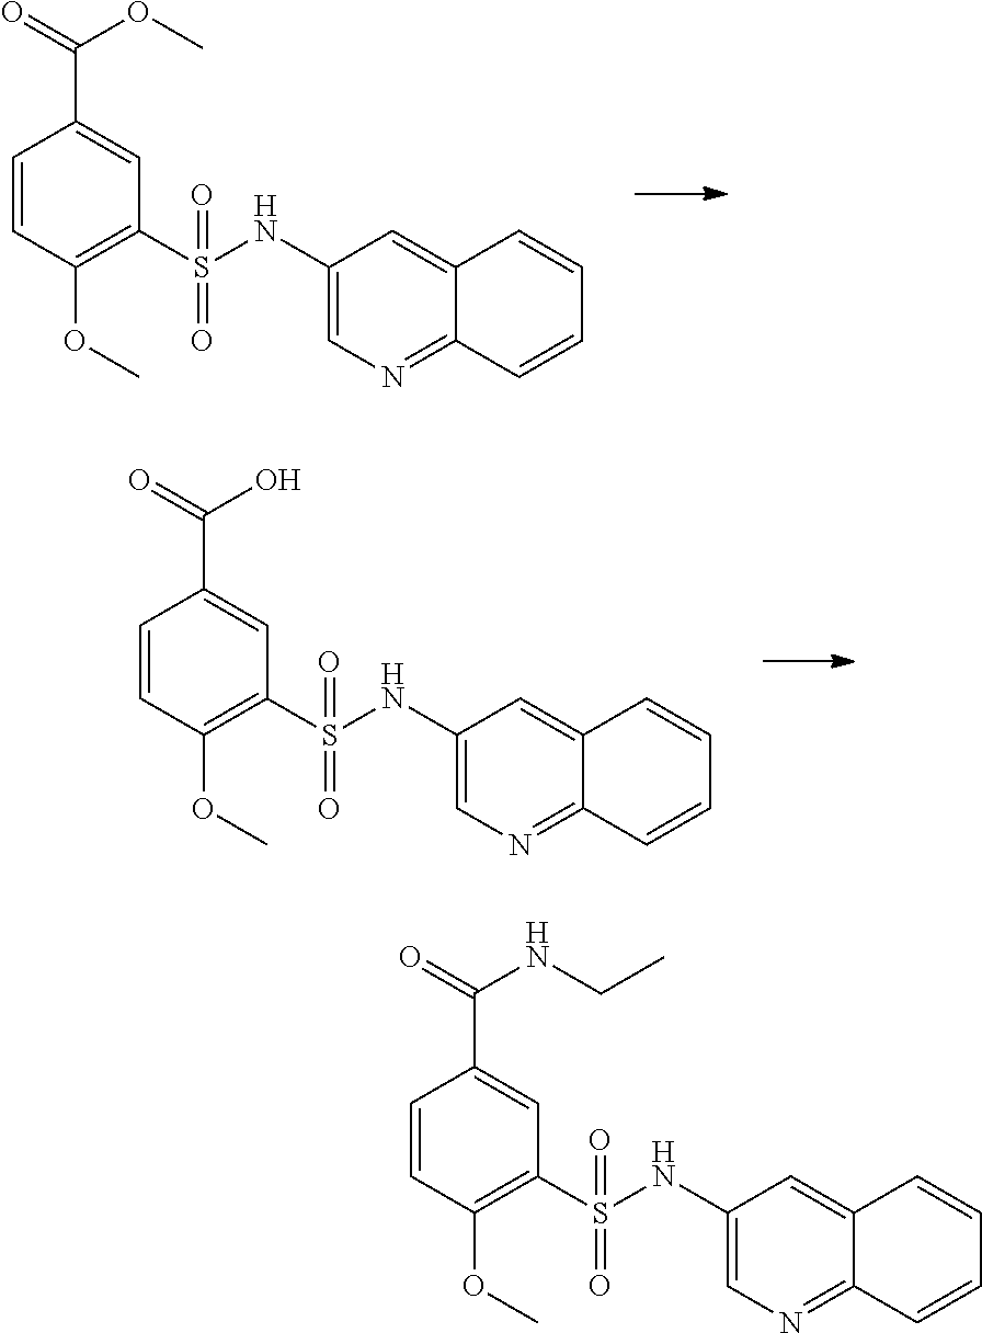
C1=CC(OC)=C(S(NC2=CN=C3C(=C2)C=CC=C3)(=O)=O)C=C1C(=O)OC.C1=CC(OC)=C(S(NC2=CN=C3C(=C2)C=CC=C3)(=O)=O)C=C1C(=O)O.C1=CC(OC)=C(S(NC2=CN=C3C(=C2)C=CC=C3)(=O)=O)C=C1C(=O)NCC
